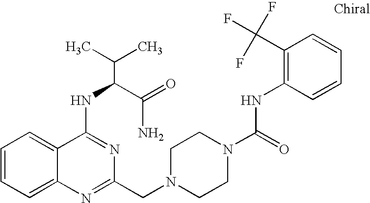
C1=CC=C2C(=C1)C(NC(C(N)=O)C(C)C)=NC(CN1CCN(C(=O)NC3=C(C(F)(F)F)C=CC=C3)CC1)=N2
